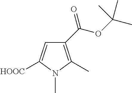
C1(C(OC(C)(C)C)=O)=C(C)N(C)C([HOOC])=C1
